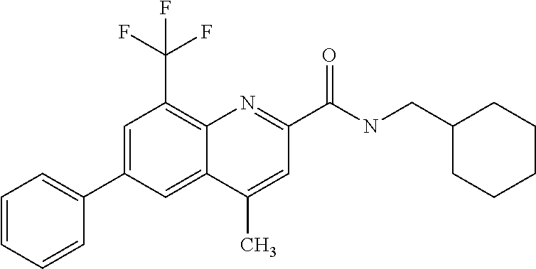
C1(C)=CC(C(=O)NCC2CCCCC2)=NC2=C(C(F)(F)F)C=C(C3=CC=CC=C3)C=C12
